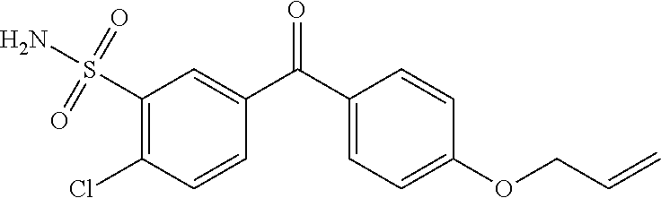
C1(S(=O)(=O)N)=C(Cl)C=CC(C(C2=CC=C(OCC=C)C=C2)=O)=C1
